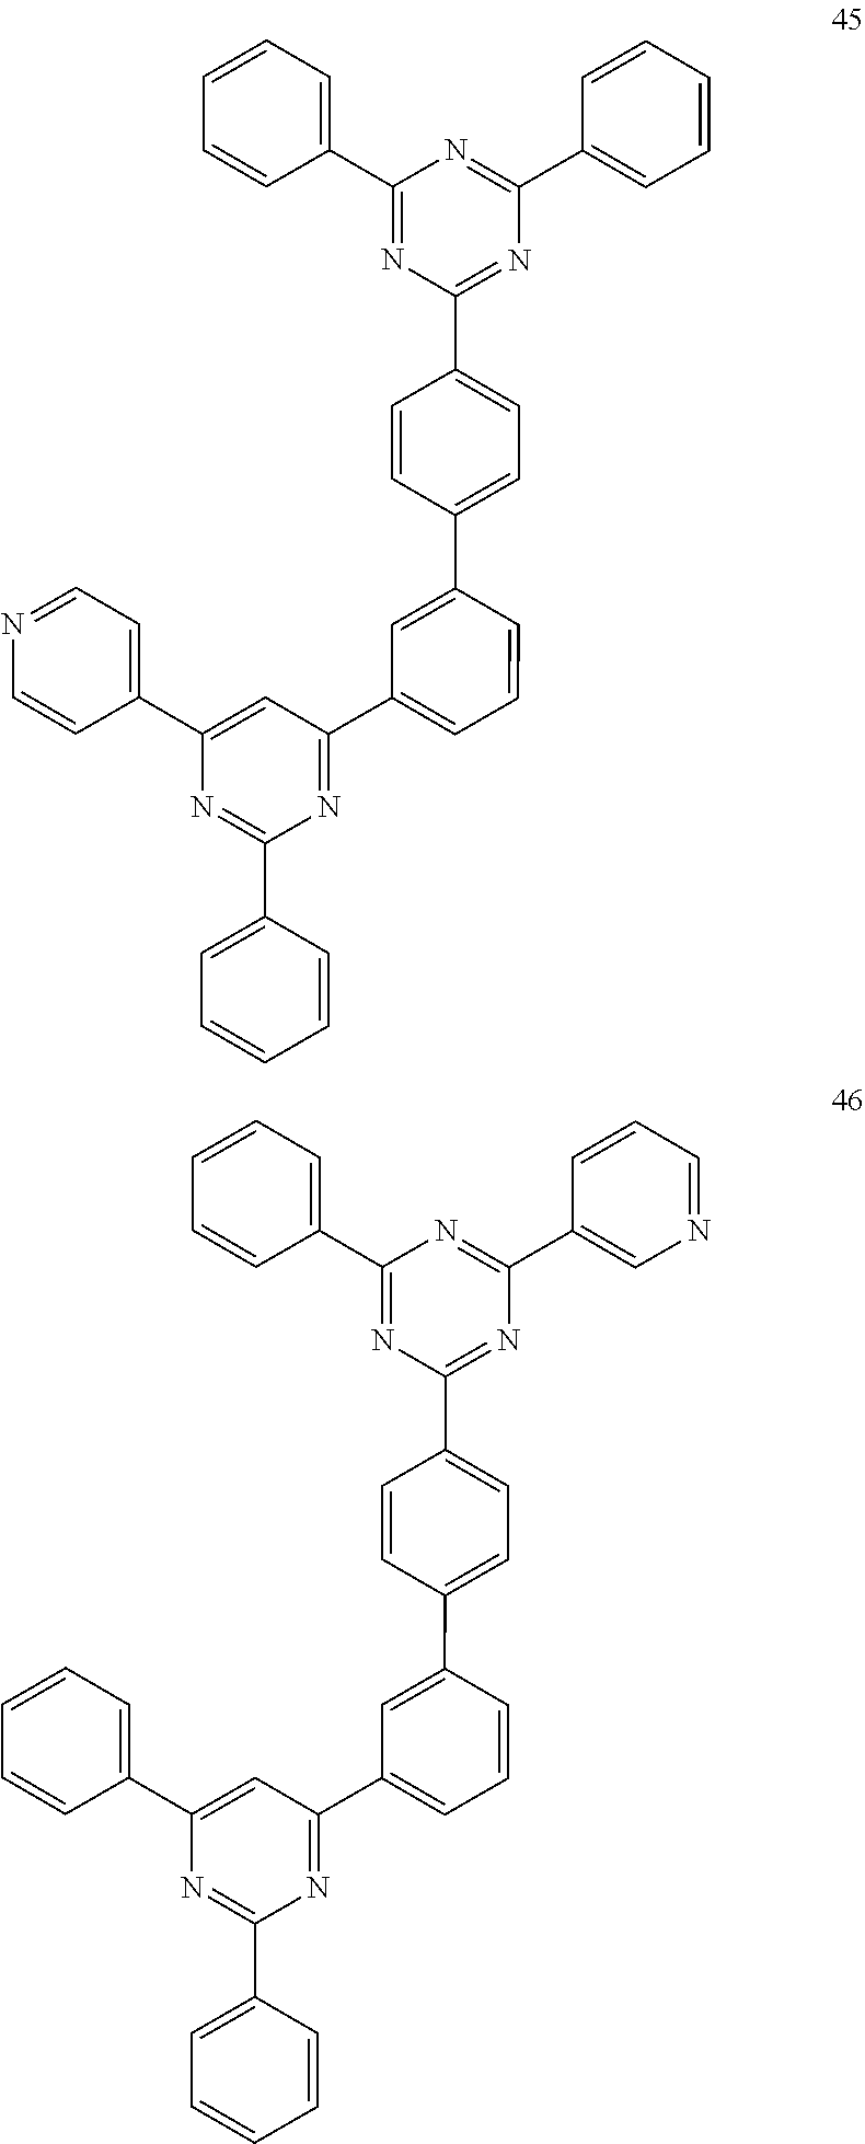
N1=C(C2=CC=C(C3=CC(C4=NC(C5=CC=CC=C5)=NC(C5=CC=NC=C5)=C4)=CC=C3)C=C2)N=C(C2=CC=CC=C2)N=C1C1=CC=CC=C1.N1=C(C2=CC=C(C3=CC(C4=NC(C5=CC=CC=C5)=NC(C5=CC=CC=C5)=C4)=CC=C3)C=C2)N=C(C2=CC=CC=C2)N=C1C1=CN=CC=C1
